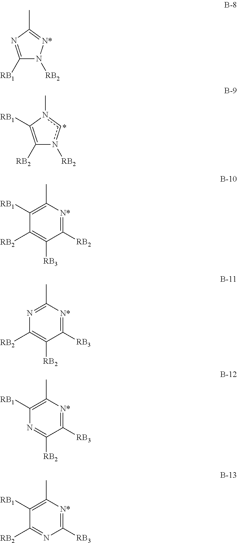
C1([RB2])=C([RB1])n(C)cn1[RB2].C1([RB1])=NC(C)=[N*]N1[RB2].C1(C)=C([RB1])C([RB2])=C([RB3])C([RB2])=[N*]1.C1(C)=NC([RB2])=C([RB2])C([RB3])=[N*]1.C1(C)=C([RB1])N=C([RB2])C([RB3])=[N*]1.C1(C)=C([RB1])C([RB2])=NC([RB3])=[N*]1
